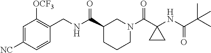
C1=C([NC])C=CC(CNC(C2CCCN(C(C3(NC(C(C)(C)C)=O)CC3)=O)C2)=O)=C1[OCF3]
